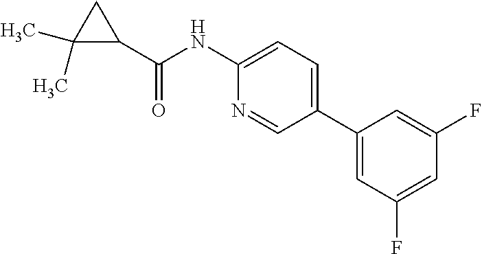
C1(C(=O)NC2=CC=C(C3=CC(F)=CC(F)=C3)C=N2)CC1(C)C
